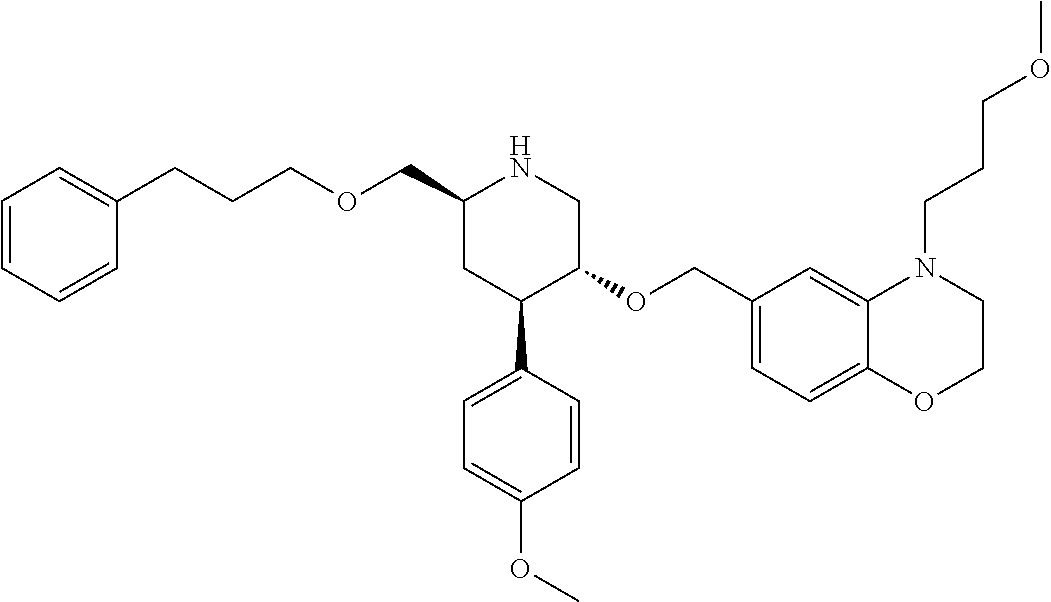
C1(COCCCC2=CC=CC=C2)CC(C2=CC=C(OC)C=C2)C(OCC2=CC=C3C(=C2)N(CCCOC)CCO3)CN1
